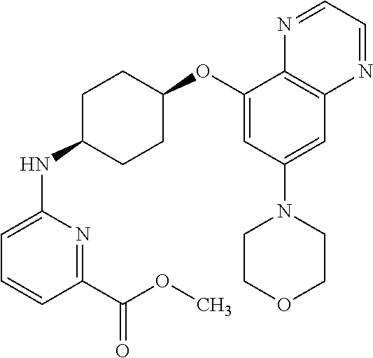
C1(C(OC)=O)=NC(NC2CCC(OC3=CC(N4CCOCC4)=CC4=C3N=CC=N4)CC2)=CC=C1
